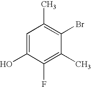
OC1=CC(C)=C(Br)C(C)=C1F
